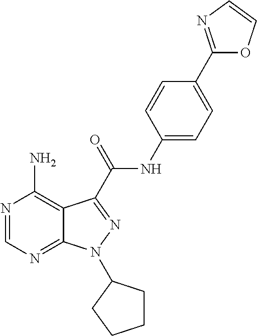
N1=CN=C2C(=C1N)C(C(NC1=CC=C(C3=NC=CO3)C=C1)=O)=NN2C1CCCC1
